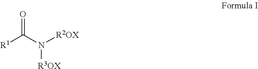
[R1]C(N([R2OX])[R3OX])=O
